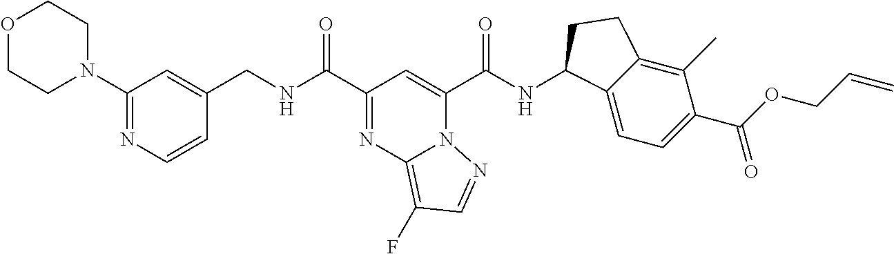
C1(N2CCOCC2)=NC=CC(CNC(C2=NC3=C(F)C=NN3C(C(NC3C4=CC=C(C(=O)OCC=C)C(C)=C4CC3)=O)=C2)=O)=C1
